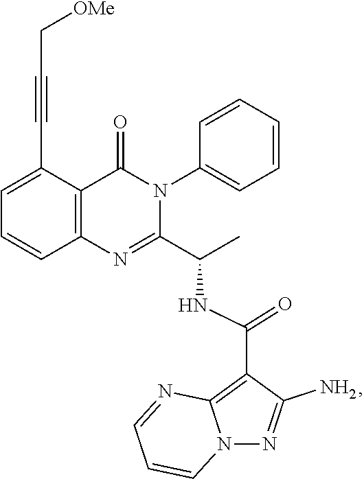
C1=C(C#CC[OMe])C2=C(C=C1)N=C(C(C)NC(C1=C3N(N=C1N)C=CC=N3)=O)N(C1=CC=CC=C1)C2=O
